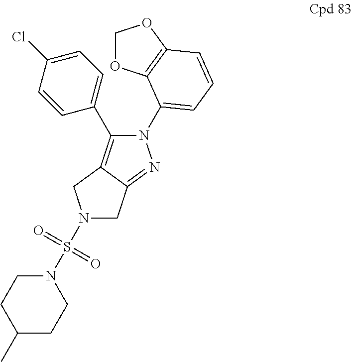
N1(S(N2CCC(C)CC2)(=O)=O)CC2=NN(C3=CC=CC4=C3OCO4)C(C3=CC=C(Cl)C=C3)=C2C1
